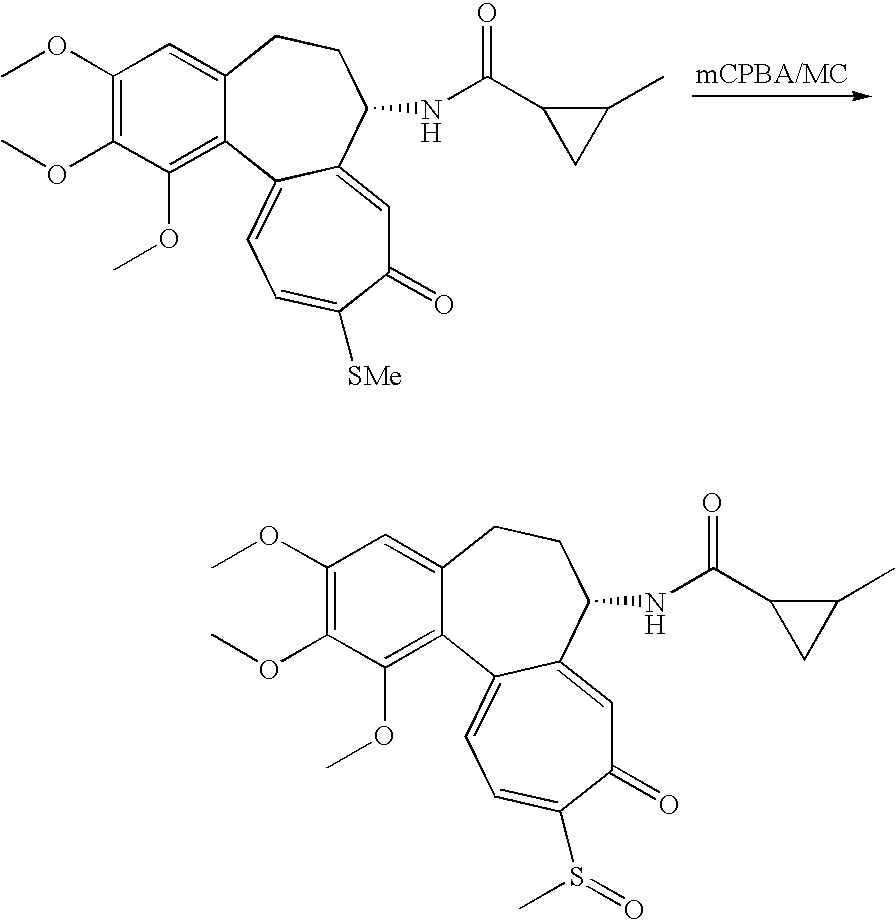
COC1=C(OC)C(OC)=C2C(=C1)CCC(NC(C1CC1C)=O)C1=CC(=O)C([SMe])=CC=C21.COC1=C(OC)C(OC)=C2C(=C1)CCC(NC(C1CC1C)=O)C1=CC(=O)C(S(C)=O)=CC=C21
